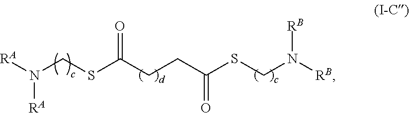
N(CSC(CCC(SCN([RB])[RB])=O)=O)([RA])[RA]
